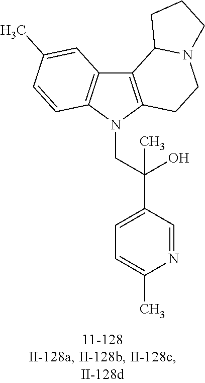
C12=C(N(CC(C3=CC=C(C)N=C3)(O)C)C3=C1C=C(C)C=C3)CCN1C2CCC1
